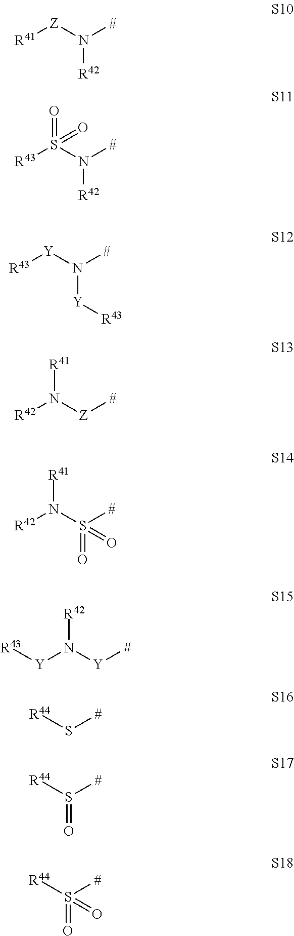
N([R42])([Z][R41])[#].N([R42])(S(=O)(=O)[R43])[#].N([Y][R43])([#])[Y][R43].N([R41])([Z][#])[R42].N([R41])([R42])S(=O)([#])=O.N([R42])([Y][R43])[Y][#].S([#])[R44].S([#])([R44])=O.S([#])([R44])(=O)=O
